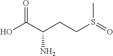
C(CCS(=O)C)(C(O)=O)N
